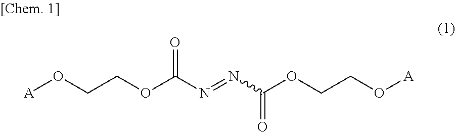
[A]OCCOC(N=NC(OCCO[A])=O)=O
